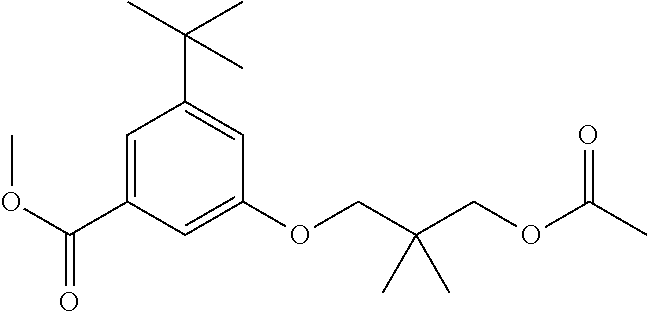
C1=C(C(OC)=O)C=C(OCC(COC(C)=O)(C)C)C=C1C(C)(C)C
